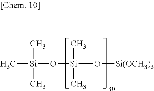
O([Si](C)(C)O[Si(OCH3)3])[Si](C)(C)C
